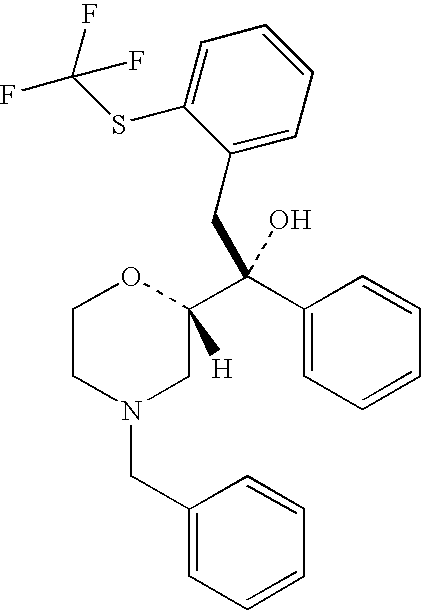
C1=CC=C(CC(C2=CC=CC=C2)(C2([H])OCCN(CC3=CC=CC=C3)C2)O)C(SC(F)(F)F)=C1
